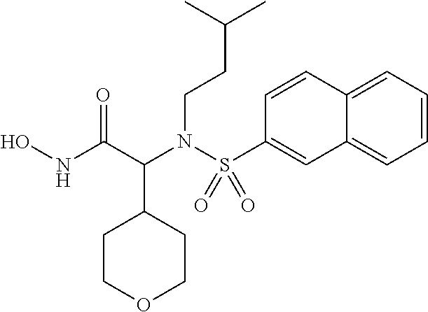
C(N(C(C1CCOCC1)C(NO)=O)S(C1=CC2=CC=CC=C2C=C1)(=O)=O)CC(C)C
